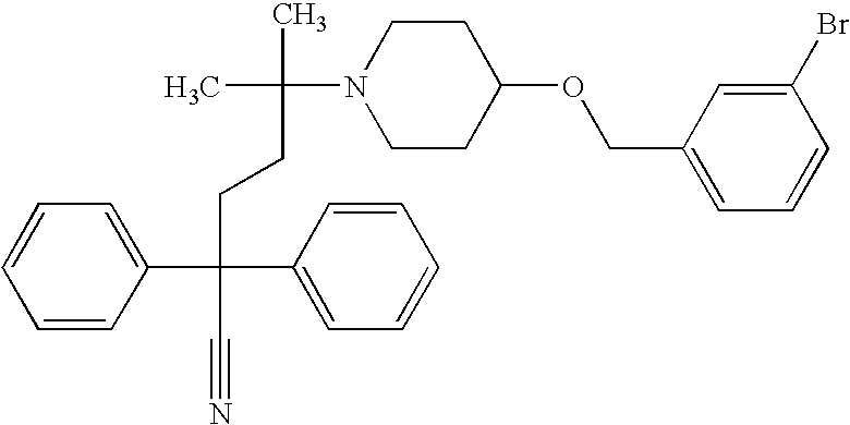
C1=CC(C(CCC(C)(C)N2CCC(OCC3=CC=CC(Br)=C3)CC2)(C2=CC=CC=C2)C#N)=CC=C1
